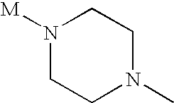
N1([M])CCN(C)CC1
